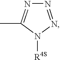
N1=NN([R4S])C(C)=N1
